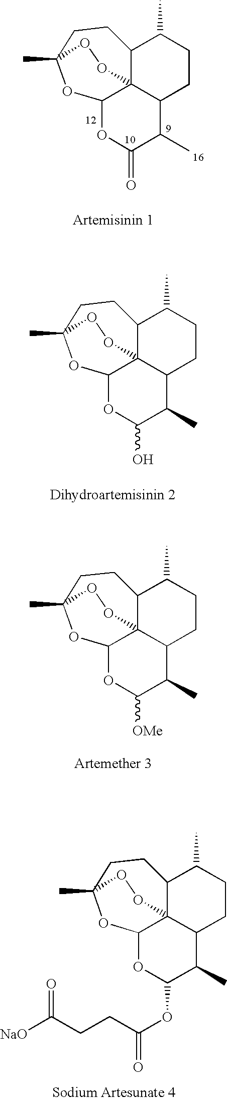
C12C(C)CCC3C(C)C(=O)OC4C13OOC(C)(CC2)O4.C12C(C)CCC3C(C)C(O)OC4C13OOC(C)(CC2)O4.C12C(C)CCC3C(C)C([OMe])OC4C13OOC(C)(CC2)O4.C12C(C)CCC3C(C)C(OC(CCC([NaO])=O)=O)OC4C13OOC(C)(CC2)O4
